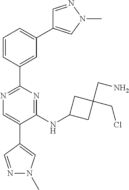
N1=C(C2=CC(C3=CN(C)N=C3)=CC=C2)N=C(NC2CC(CCl)(CN)C2)C(C2=CN(C)N=C2)=C1
